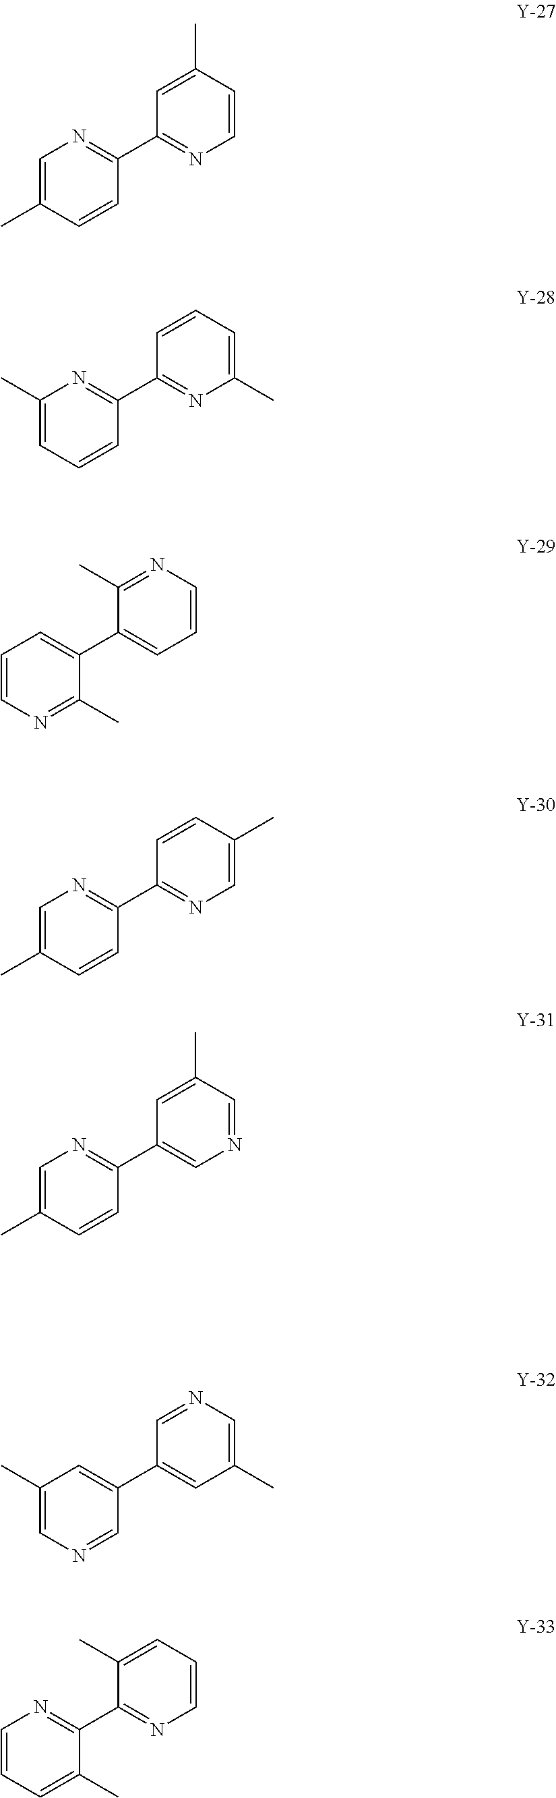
C1=C(C)C=CC(C2=NC=CC(C)=C2)=N1.C1(C)=CC=CC(C2=NC(C)=CC=C2)=N1.C1=CN=C(C)C(C2=CC=CN=C2C)=C1.C1=C(C)C=CC(C2=NC=C(C)C=C2)=N1.C1=C(C)C=CC(C2=CN=CC(C)=C2)=N1.C1(C)=CN=CC(C2=CC(C)=CN=C2)=C1.C1=CC=C(C)C(C2=NC=CC=C2C)=N1
